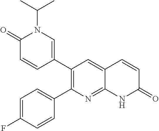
C1(=O)C=CC(C2=C(C3=CC=C(F)C=C3)N=C3C(=C2)C=CC(=O)N3)=CN1C(C)C
